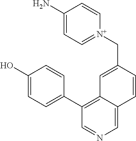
[N+]1(CC2=CC3=C(C4=CC=C(O)C=C4)C=NC=C3C=C2)=CC=C(N)C=C1
